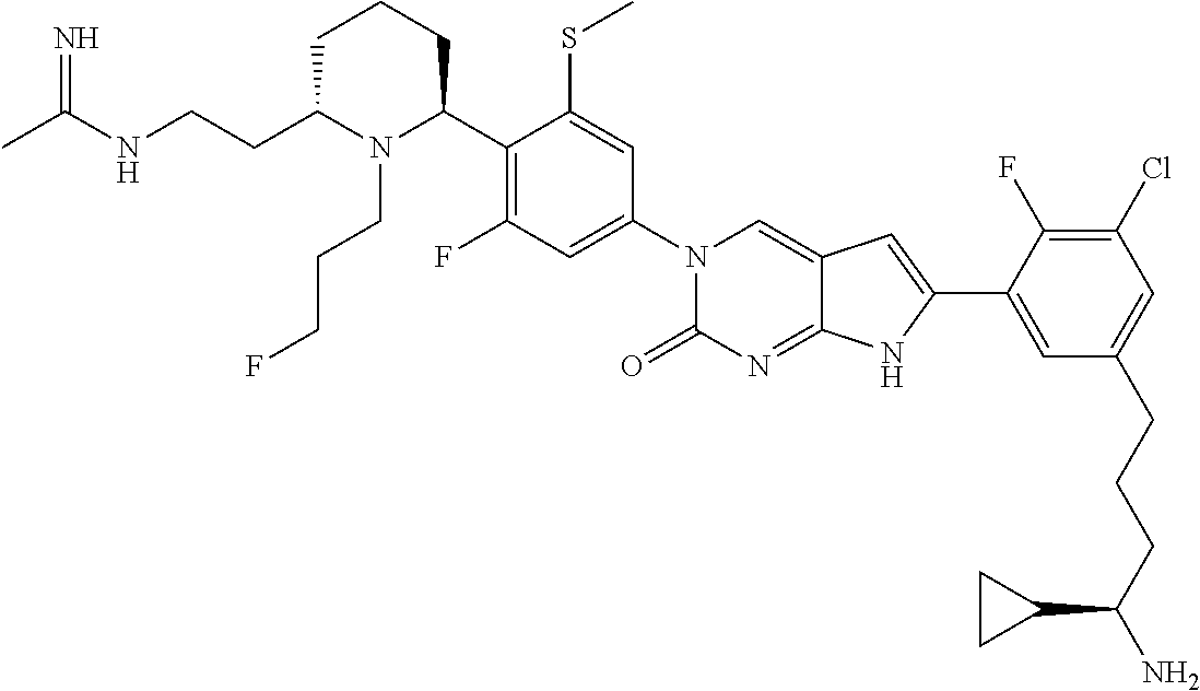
C1C(CCNC(C)=N)N(CCCF)C(C2=C(F)C=C(N3C(=O)N=C4C(=C3)C=C(C3=CC(CCCC(N)C5CC5)=CC(Cl)=C3F)N4)C=C2SC)CC1
